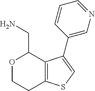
O1CCC2=C(C1CN)C(C1=CN=CC=C1)=CS2
